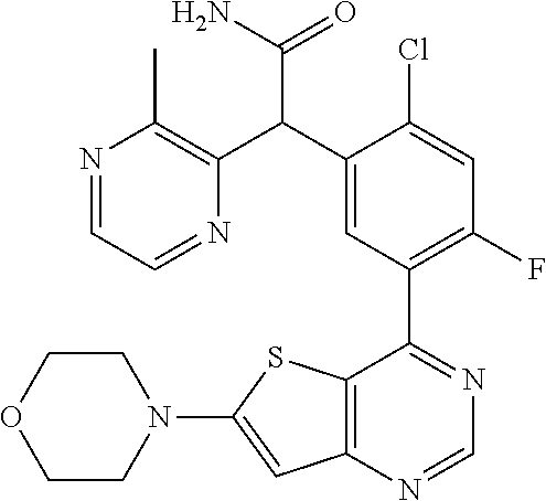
C12=C(C(C3=C(F)C=C(Cl)C(C(C4=C(C)N=CC=N4)C(N)=O)=C3)=NC=N1)SC(N1CCOCC1)=C2
